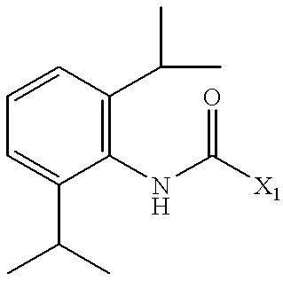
C1(C(C)C)=CC=CC(C(C)C)=C1NC([X1])=O
